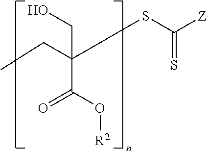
OCC(SC([Z])=S)(CC)C(=O)O[R2]
